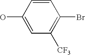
C1([CF3])=C(Br)C=CC(O)=C1
